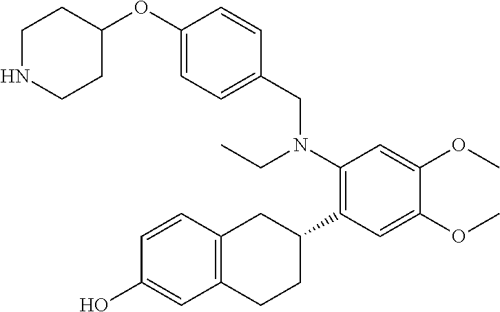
C1(OC2CCNCC2)=CC=C(CN(C2=C(C3CC4=C(CC3)C=C(O)C=C4)C=C(OC)C(OC)=C2)CC)C=C1
